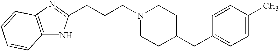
N1=C(CCCN2CCC(CC3=CC=C(C)C=C3)CC2)NC2=C1C=CC=C2
